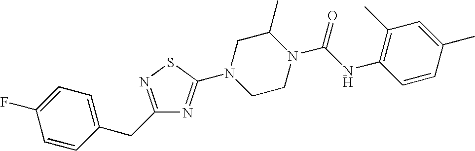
C1=CC(CC2=NSC(N3CCN(C(NC4=C(C)C=C(C)C=C4)=O)C(C)C3)=N2)=CC=C1F
